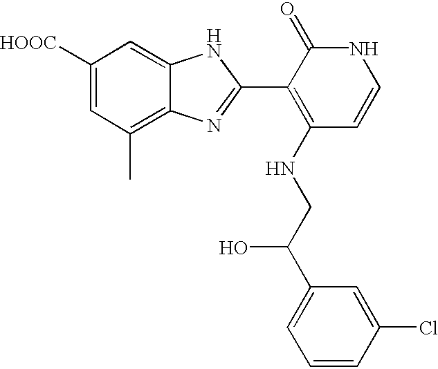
C1([HOOC])=CC(C)=C2C(=C1)NC(C1=C(NCC(C3=CC=CC(Cl)=C3)O)C=CNC1=O)=N2
